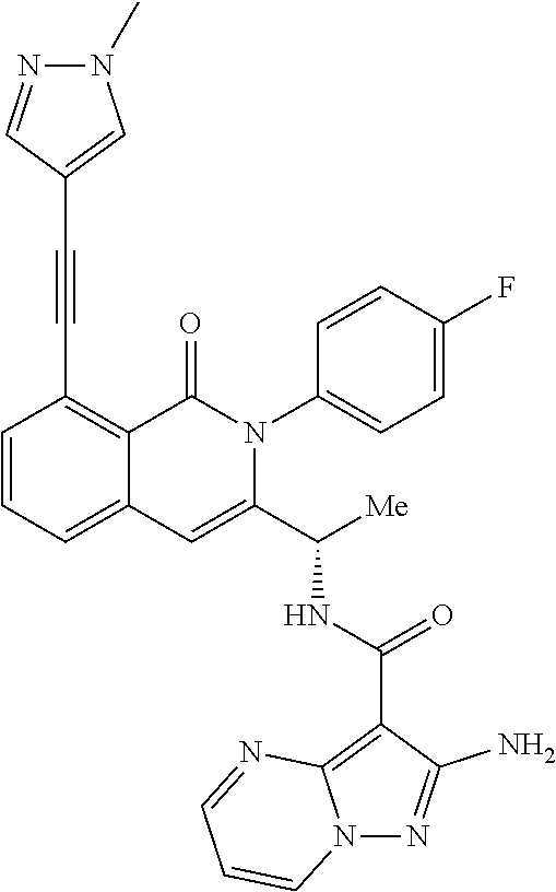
C1=CC=C2C(=C1C#CC1=CN(C)N=C1)C(=O)N(C1=CC=C(F)C=C1)C(C([Me])NC(C1=C3N(N=C1N)C=CC=N3)=O)=C2
